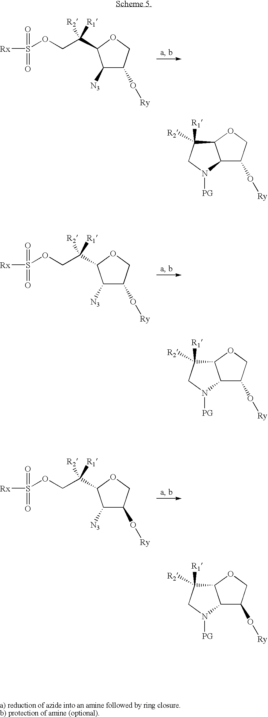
C1([N3])C(O[Ry])COC1C([R1])([R2])COS(=O)([Rx])=O.C1([N3])C(O[Ry])COC1C([R1])([R2])COS(=O)([Rx])=O.C1([N3])C(O[Ry])COC1C([R1])([R2])COS(=O)([Rx])=O.C12C(O[Ry])COC1C([R1])([R2])CN2[PG].C12C(O[Ry])COC1C([R1])([R2])CN2[PG].C12C(O[Ry])COC1C([R1])([R2])CN2[PG]
